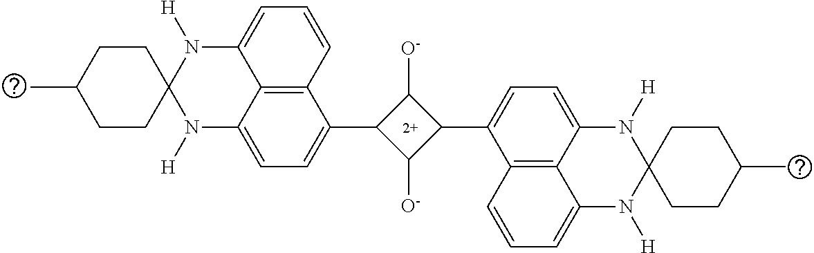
C12(N([H])C3=CC=C(C4C([O-])C(C5=CC=C6C7=C5C=CC=C7N([H])C5(N6[H])CCC(C)CC5)C4[O-])C4=C3C(=CC=C4)N1[H])CCC(C)CC2
